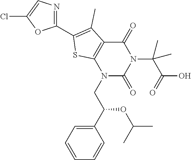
N1(CC(C2=CC=CC=C2)OC(C)C)C(=O)N(C(C(O)=O)(C)C)C(=O)C2=C1SC(C1=NC=C(Cl)O1)=C2C
